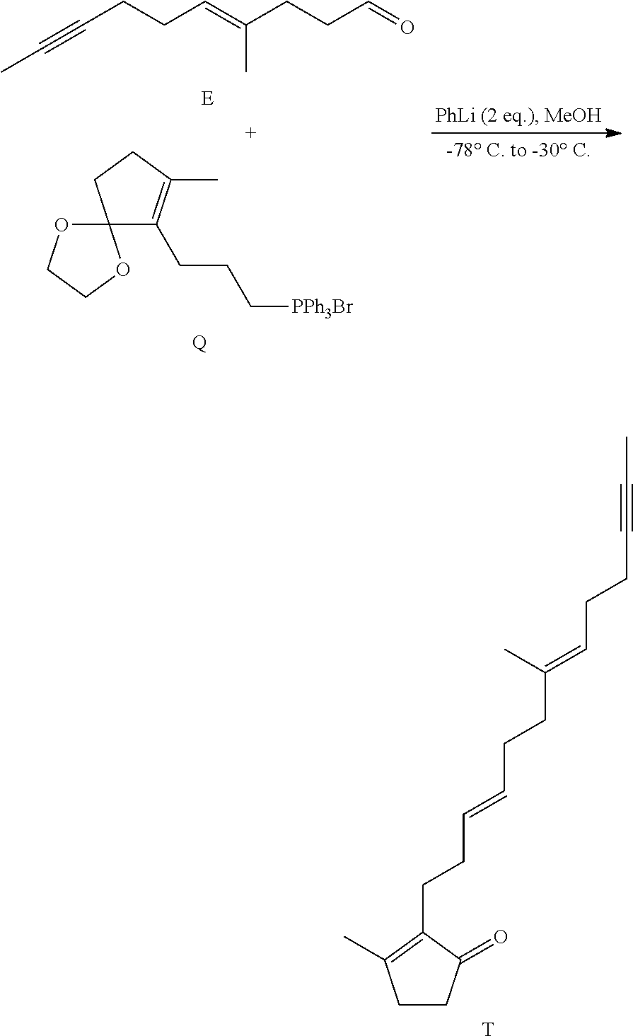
C1CC(=O)C(CCC=CCCC(=CCCC#CC)C)=C1C.[T].C(CCC=C(CCC=O)C)#CC.C12(C(CCC[PPh3Br])=C(C)CC1)OCCO2.[Q]
